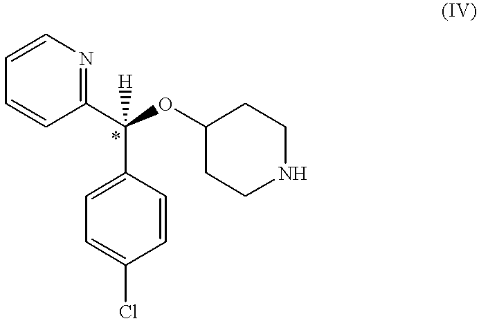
C1=CC(C(OC2CCNCC2)([H])C2=CC=C(Cl)C=C2)=NC=C1
